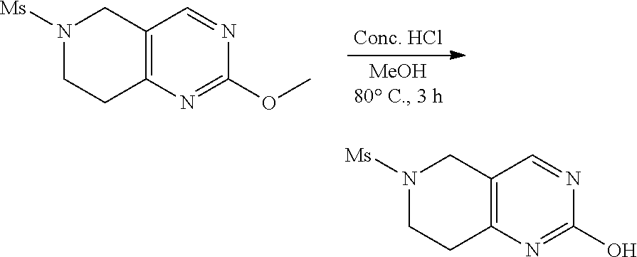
C12=C(N=C(OC)N=C1)CCN([Ms])C2.C12=C(N=C(O)N=C1)CCN([Ms])C2
